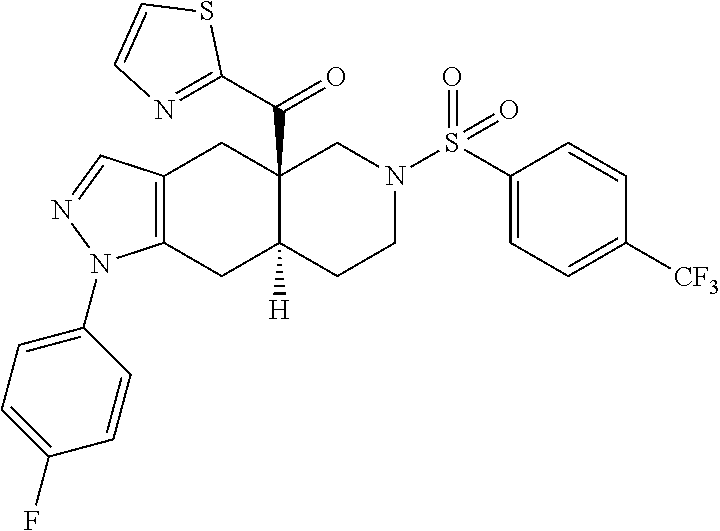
C1(S(N2CCC3([H])C(C(C4=NC=CS4)=O)(C2)CC2=C(C3)N(C3=CC=C(F)C=C3)N=C2)(=O)=O)=CC=C([CF3])C=C1
